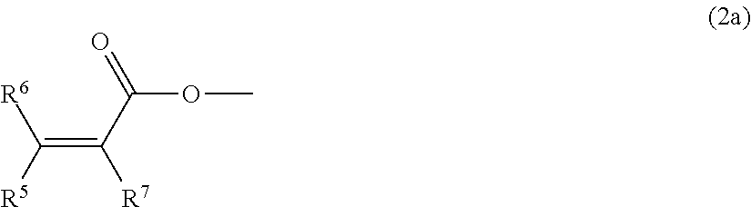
C(=C(C(=O)OC)[R7])([R5])[R6]
